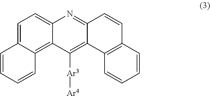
C1=C2C(=C3C(=C1)N=C1C(=C3[Ar3][Ar4])C3=C(C=C1)C=CC=C3)C=CC=C2
